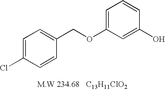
C1(Cl)=CC=C(COC2=CC=CC(O)=C2)C=C1
